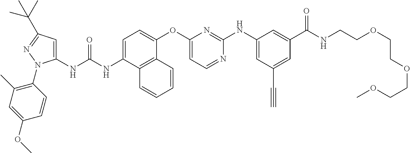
C1(NC(NC2=CC=C(OC3=CC=NC(NC4=CC(C#C)=CC(C(NCCOCCOCCOC)=O)=C4)=N3)C3=C2C=CC=C3)=O)=CC(C(C)(C)C)=NN1C1=C(C)C=C(OC)C=C1
